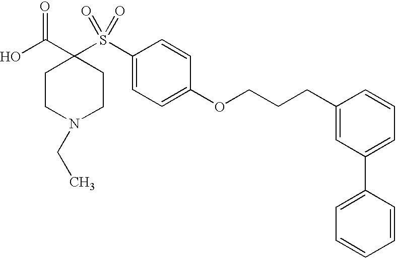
OC(C1(S(C2=CC=C(OCCCC3=CC(C4=CC=CC=C4)=CC=C3)C=C2)(=O)=O)CCN(CC)CC1)=O
